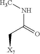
C(C(=O)NC)[X7]
